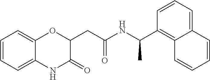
C1=CC=C2C(=C1)OC(CC(NC(C1=C3C(=CC=C1)C=CC=C3)C)=O)C(=O)N2
